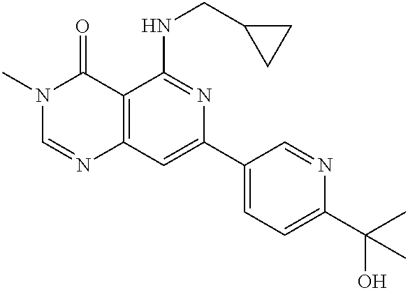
C12=C(C=C(C3=CC=C(C(C)(O)C)N=C3)N=C1NCC1CC1)N=CN(C)C2=O
